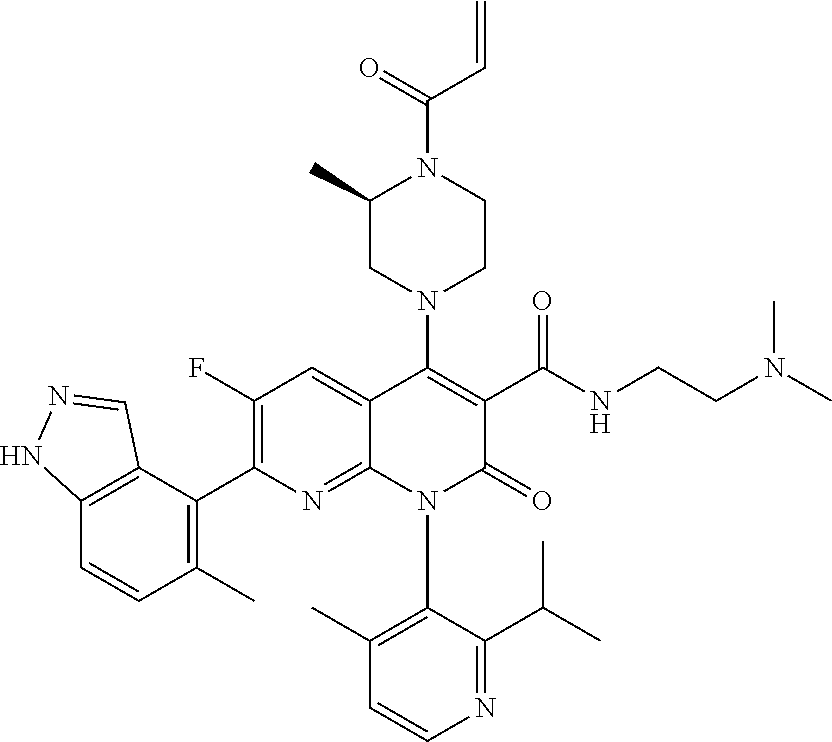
C12=C(C(C3=C(F)C=C4C(=N3)N(C3=C(C)C=CN=C3C(C)C)C(=O)C(C(NCCN(C)C)=O)=C4N3CCN(C(=O)C=C)C(C)C3)=C(C)C=C1)C=NN2
